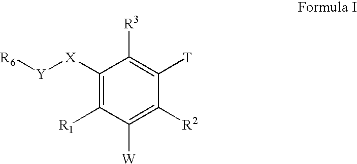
C1([X][Y][R6])=C([R1])C([W])=C([R2])C([T])=C1[R3]
